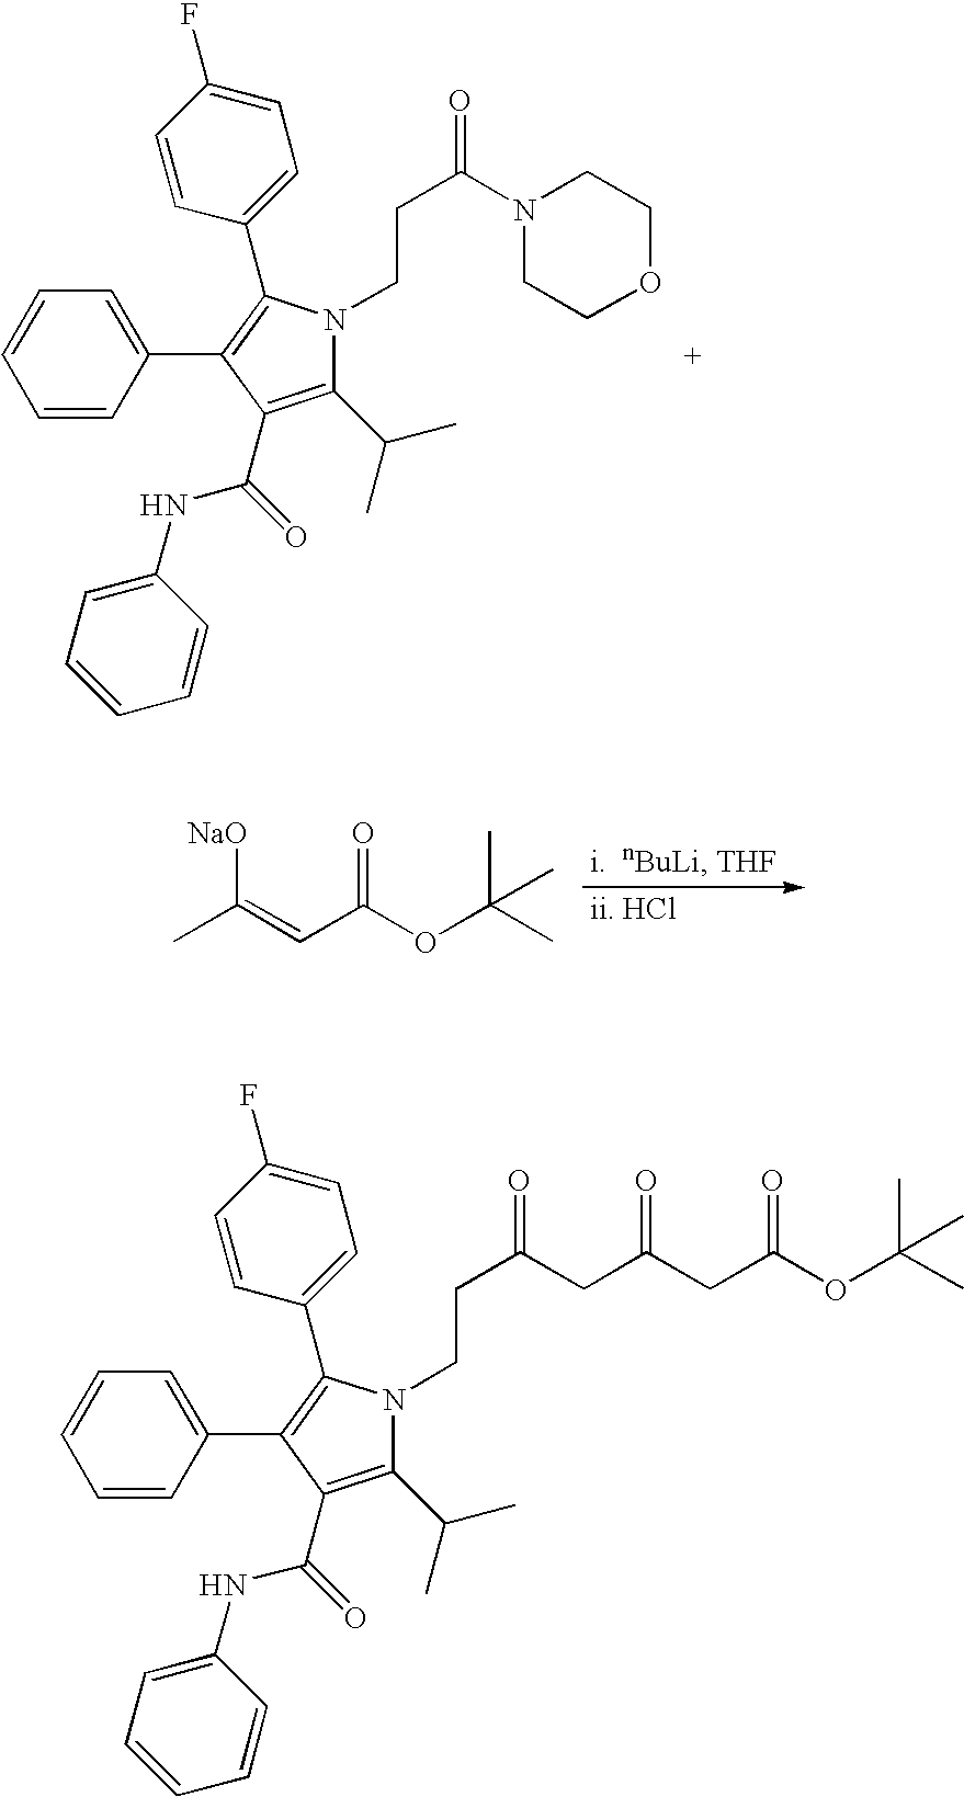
C1(C(C)C)=C(C(NC2=CC=CC=C2)=O)C(C2=CC=CC=C2)=C(C2=CC=C(F)C=C2)N1CCC(N1CCOCC1)=O.CC(=CC(OC(C)(C)C)=O)[NaO].C1(C(C)C)=C(C(NC2=CC=CC=C2)=O)C(C2=CC=CC=C2)=C(C2=CC=C(F)C=C2)N1CCC(CC(CC(OC(C)(C)C)=O)=O)=O
